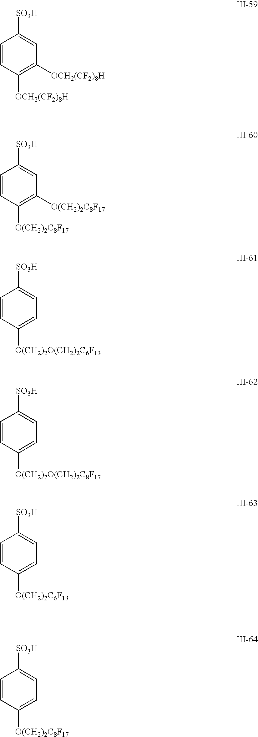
C1=CC([OCH2(CF2)8H])=C([OCH2(CF2)8H])C=C1[SO3H].C1=CC([O(CH2)2C8F17])=C([O(CH2)2C8F17])C=C1[SO3H].C1=CC([O(CH2)2O(CH2)2C6F13])=CC=C1[SO3H].C1=CC([O(CH2)2O(CH2)2C8F17])=CC=C1[SO3H].C1=CC([O(CH2)2C6F13])=CC=C1[SO3H].C1=CC([O(CH2)2C8F17])=CC=C1[SO3H]
